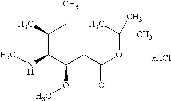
C(C(CC)C)(NC)C(OC)CC(=O)OC(C)(C)C
